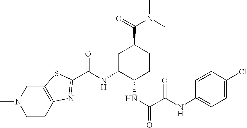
CN1CCC2=C(C1)SC(C(NC1C(NC(C(NC3=CC=C(Cl)C=C3)=O)=O)CCC(C(=O)N(C)C)C1)=O)=N2
